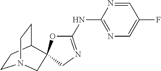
C1CC2CCN1CC21OC(NC2=NC=C(F)C=N2)=NC1
